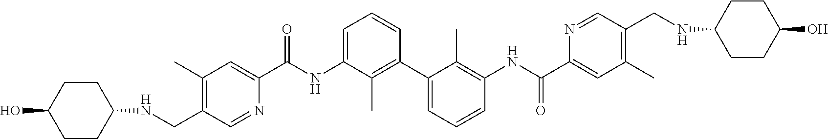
C1(C)=C(CNC2CCC(O)CC2)C=NC(C(NC2=CC=CC(C3=CC=CC(NC(C4=CC(C)=C(CNC5CCC(O)CC5)C=N4)=O)=C3C)=C2C)=O)=C1
